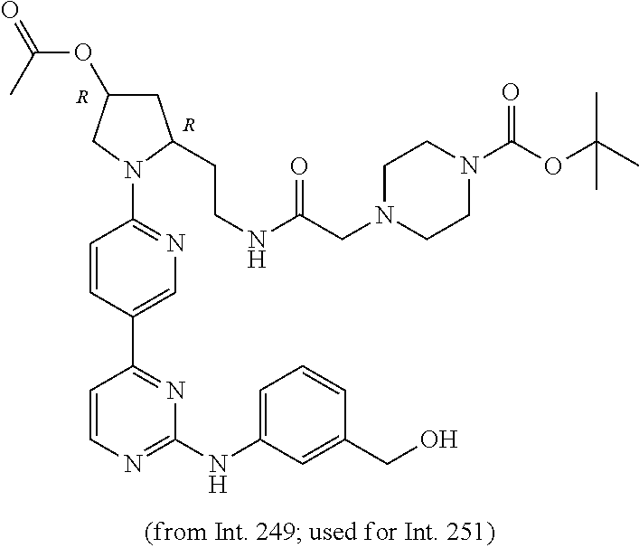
[R].[R].N1(C2=NC=C(C3=NC(NC4=CC=CC(CO)=C4)=NC=C3)C=C2)C(CCNC(=O)CN2CCN(C(=O)OC(C)(C)C)CC2)CC(OC(=O)C)C1
